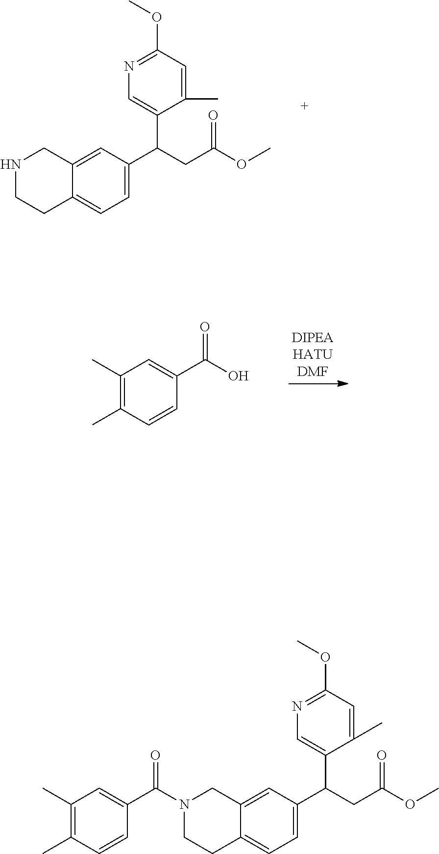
C12=CC(C(CC(=O)OC)C3=CN=C(OC)C=C3C)=CC=C1CCNC2.C1(C)=C(C)C=CC(C(=O)O)=C1.C12=CC(C(CC(=O)OC)C3=CN=C(OC)C=C3C)=CC=C1CCN(C(=O)C1=CC(C)=C(C)C=C1)C2
